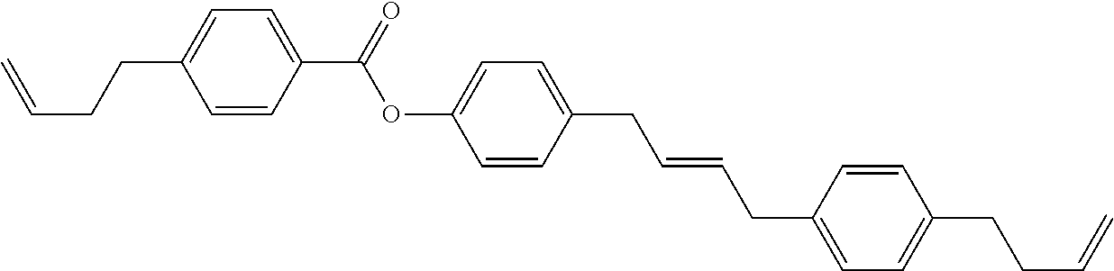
C1=CC(C(OC2=CC=C(CC=CCC3=CC=C(CCC=C)C=C3)C=C2)=O)=CC=C1CCC=C
